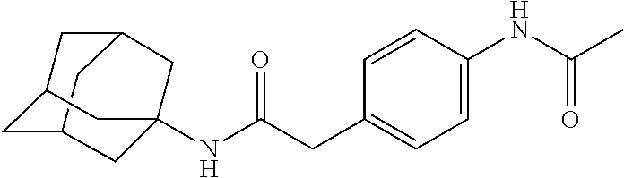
C12CC3CC(C1)CC(NC(CC1=CC=C(NC(C)=O)C=C1)=O)(C3)C2
